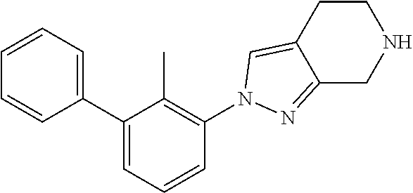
C1(C2=CC=CC(N3N=C4C(=C3)CCNC4)=C2C)=CC=CC=C1
